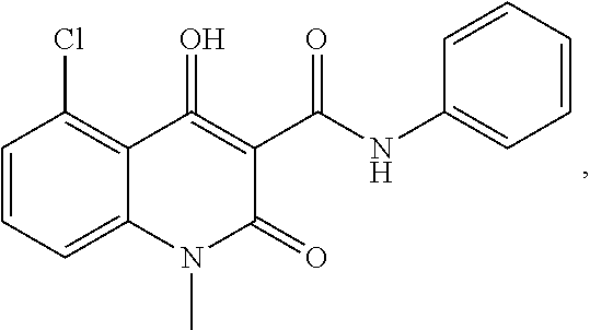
C1=CC=C2C(=C1Cl)C(=O)=C(C(NC1=CC=CC=C1)=O)C(=O)N2C
